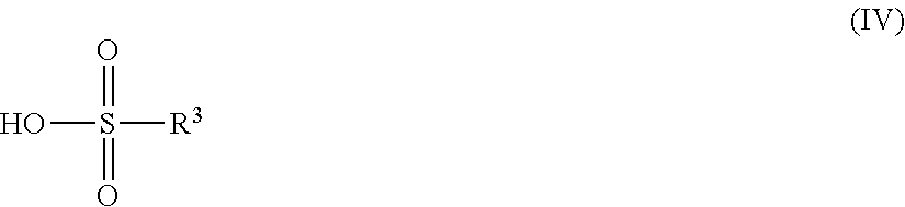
OS(=O)([R3])=O
